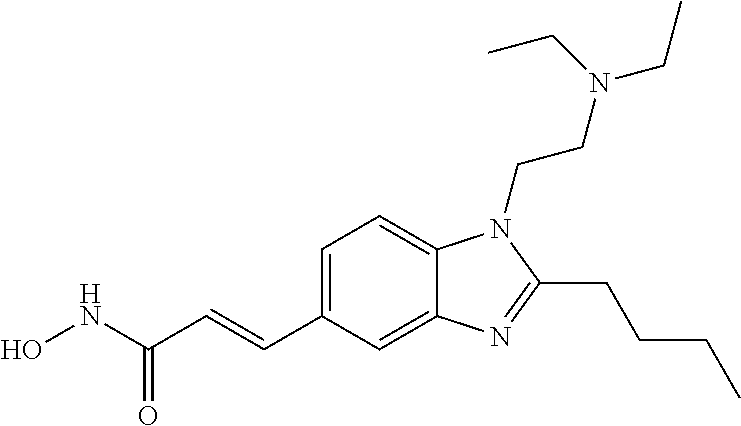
C1=C(C=CC(NO)=O)C=C2C(=C1)N(CCN(CC)CC)C(CCCC)=N2
